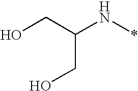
N(*)C(CO)CO
